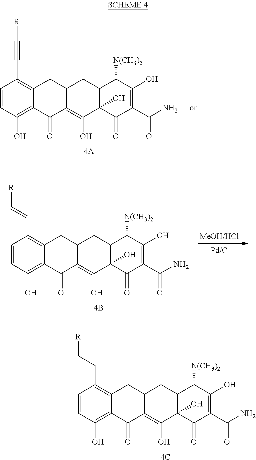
C1=CC(O)=C2C(=C1CC[R])CC1C(=C(O)C3(O)C(C1)C([N(CH3)2])C(O)=C(C(N)=O)C3=O)C2=O.[4C].C1=CC(O)=C2C(=C1C#C[R])CC1C(=C(O)C3(O)C(C1)C([N(CH3)2])C(O)=C(C(N)=O)C3=O)C2=O.[4A].C1=CC(O)=C2C(=C1C=C[R])CC1C(=C(O)C3(O)C(C1)C([N(CH3)2])C(O)=C(C(N)=O)C3=O)C2=O.[4B]
